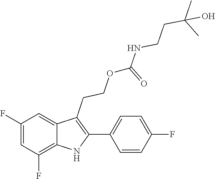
C1(C2=C(CCOC(NCCC(C)(C)O)=O)C3=CC(F)=CC(F)=C3N2)=CC=C(F)C=C1
